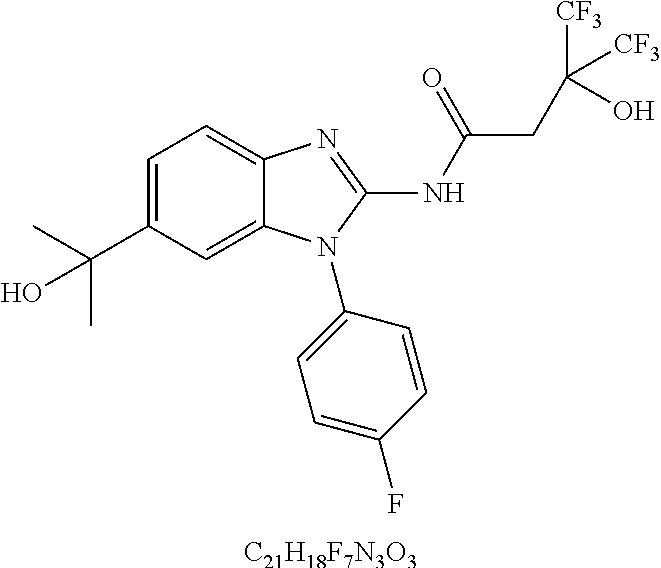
C1=C(C(C)(C)O)C=C2C(=C1)N=C(NC(=O)CC([CF3])(O)[CF3])N2C1=CC=C(F)C=C1.[C21H18F7N3O3]
